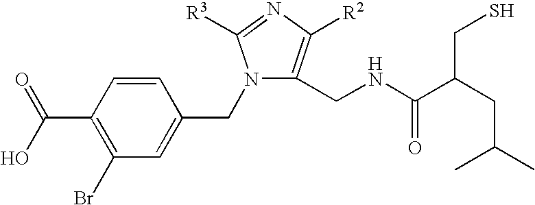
C(C1=C(Br)C=C(CN2C(CNC(C(CC(C)C)CS)=O)=C([R2])N=C2[R3])C=C1)(O)=O
